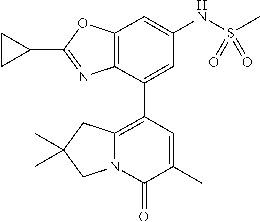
C12=C(C(C3=C4N(C(=O)C(C)=C3)CC(C)(C)C4)=CC(NS(C)(=O)=O)=C1)N=C(C1CC1)O2
